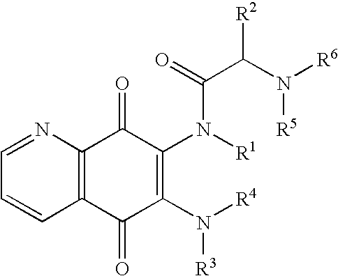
C1=NC2=C(C=C1)C(=O)C(N([R4])[R3])=C(N([R1])C(=O)C(N([R6])[R5])[R2])C2=O
